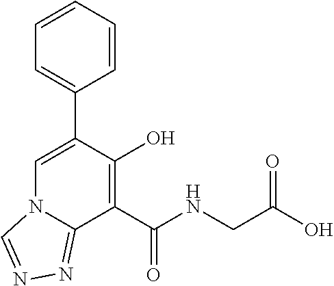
C1=C(C2=CC=CC=C2)C(O)=C(C(NCC(O)=O)=O)C2=NN=CN12
